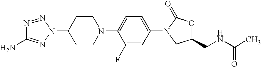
C1CC(N2N=NC(N)=N2)CCN1C1=CC=C(N2CC(CNC(C)=O)OC2=O)C=C1F
